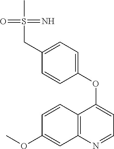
C12=C(N=CC=C1OC1=CC=C(CS(C)(=N)=O)C=C1)C=C(OC)C=C2
